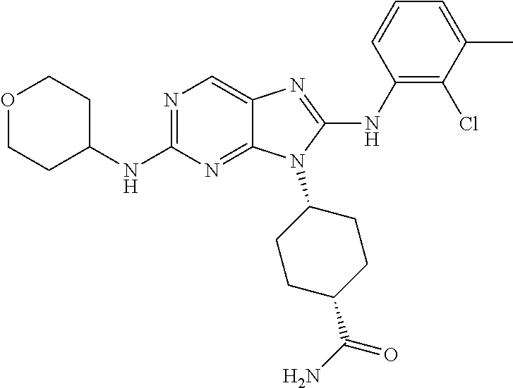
N1=C(NC2CCOCC2)N=C2C(=C1)N=C(NC1=C(Cl)C(C)=CC=C1)N2C1CCC(C(N)=O)CC1
